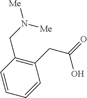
C1(CC(O)=O)=C(CN([Me])[Me])C=CC=C1
